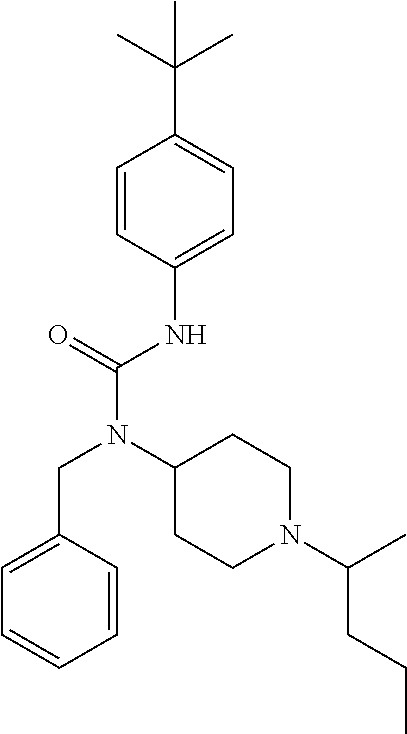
C1=C(CN(C(NC2=CC=C(C(C)(C)C)C=C2)=O)C2CCN(C(CCC)C)CC2)C=CC=C1
